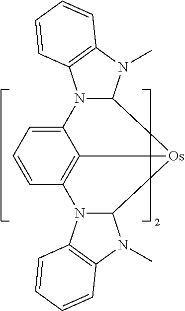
C12N(C)C3=C(N1C1=CC=CC4=C1[Os]2C1N(C)C2=C(N14)C=CC=C2)C=CC=C3
